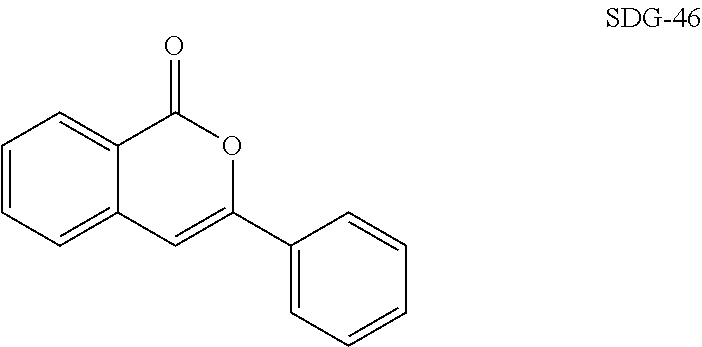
C1=CC=C2C(=C1)C(=O)OC(C1=CC=CC=C1)=C2
